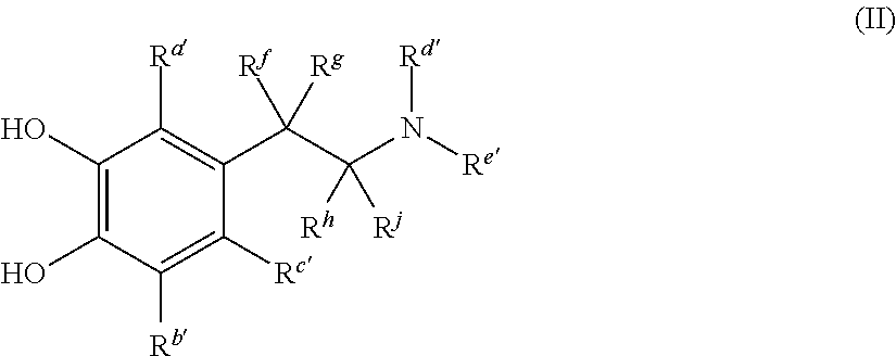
C1(O)=C(O)C([Rb])=C([Rc])C(C(C(N([Re])[Rd])([Rh])[Rj])([Rg])[Rf])=C1[Ra]
